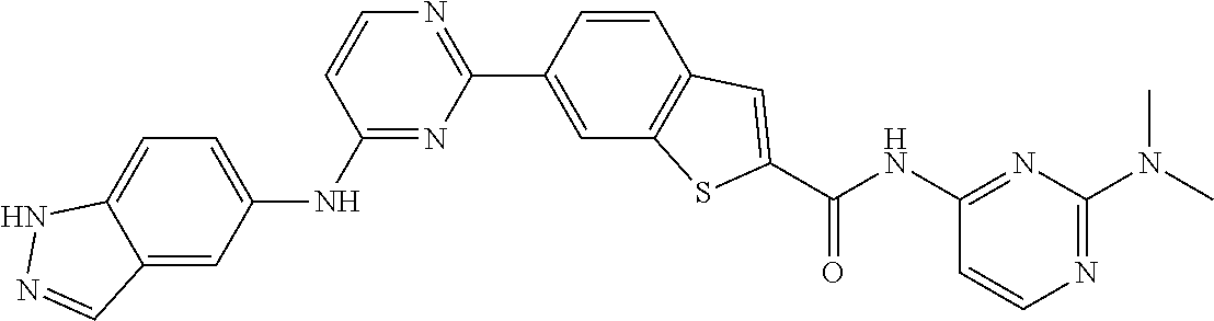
C1(C2=CC3=C(C=C2)C=C(C(NC2=NC(N(C)C)=NC=C2)=O)S3)=NC=CC(NC2=CC=C3C(=C2)C=NN3)=N1
